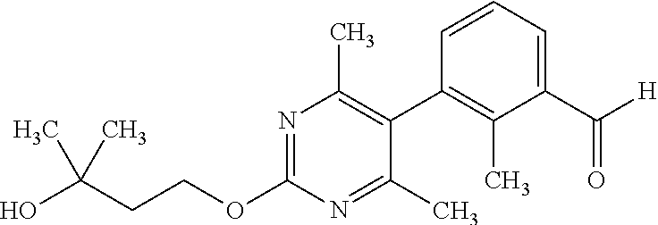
C(CCOC1=NC(C)=C(C2=C(C)C(C([H])=O)=CC=C2)C(C)=N1)(O)(C)C
